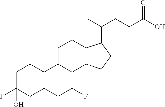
C1C(F)(O)CC2C(C)(C1)C1C(C(F)C2)C2C(C)(CC1)C(C(C)CCC(O)=O)CC2
